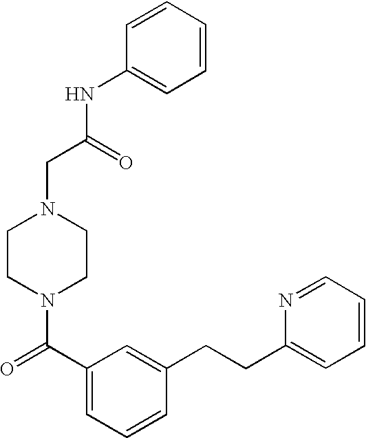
C(CN1CCN(C(C2=CC=CC(CCC3=CC=CC=N3)=C2)=O)CC1)(NC1=CC=CC=C1)=O
